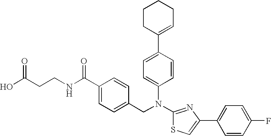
N(C1=NC(C2=CC=C(F)C=C2)=CS1)(CC1=CC=C(C(NCCC(O)=O)=O)C=C1)C1=CC=C(C2=CCCCC2)C=C1
